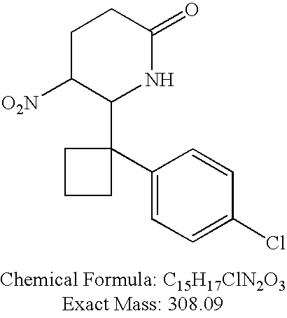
C1C([O2N])C(C2(C3=CC=C(Cl)C=C3)CCC2)NC(=O)C1
